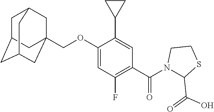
C(OC1=CC(F)=C(C(N2C(C(=O)O)SCC2)=O)C=C1C1CC1)C12CC3CC(CC(C1)C3)C2
